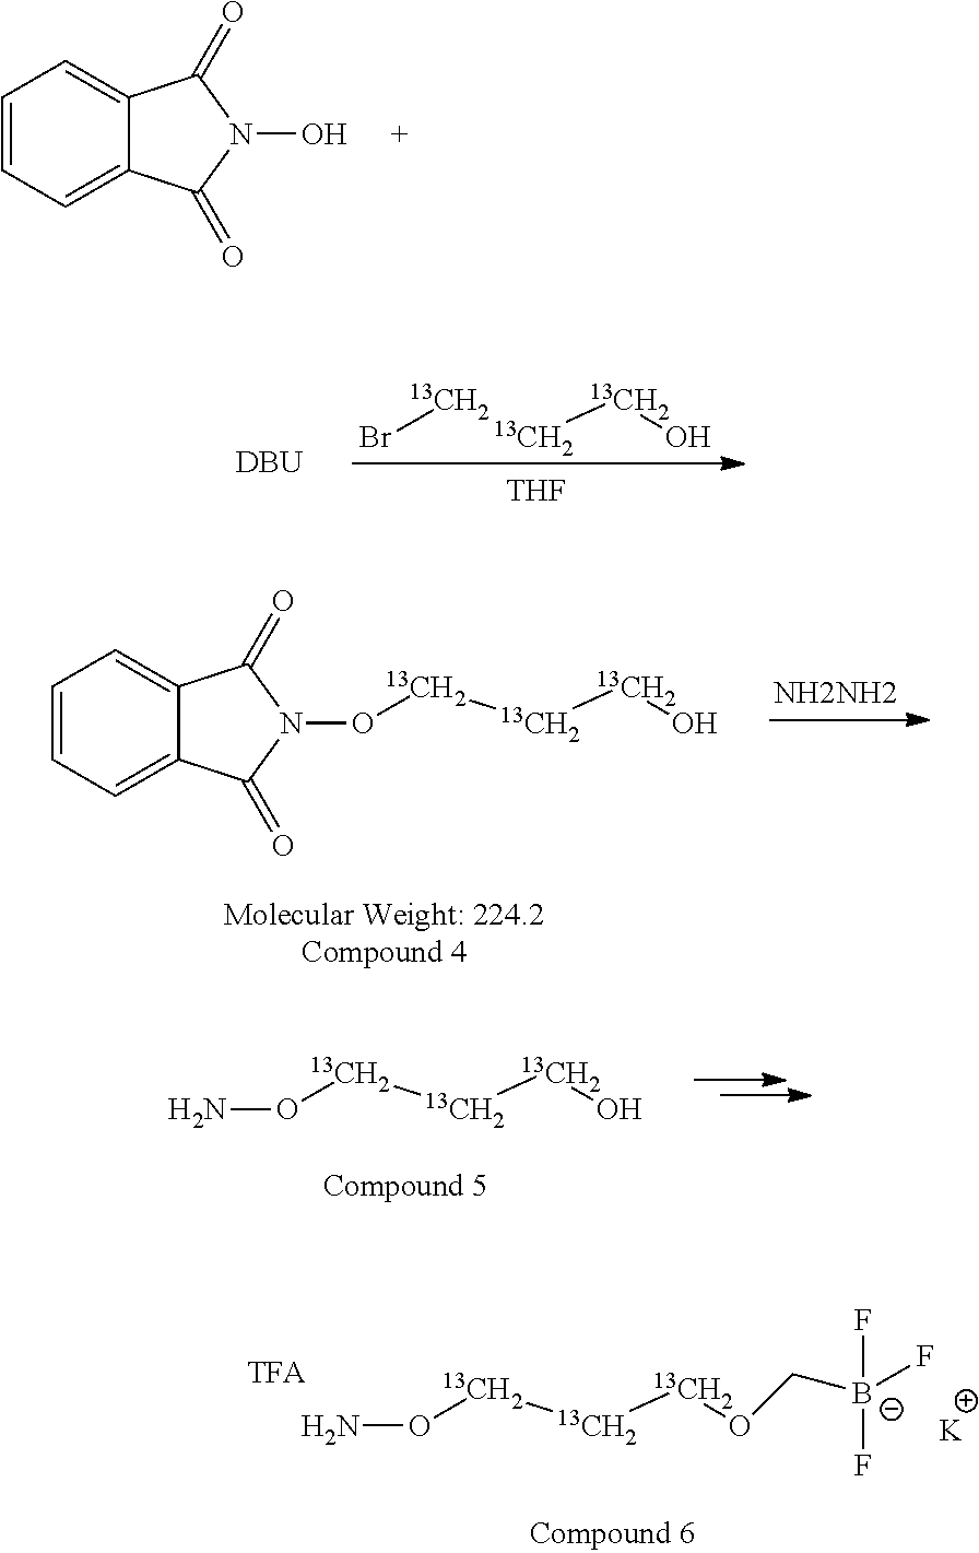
C1=CC=C2C(=C1)C(=O)N(O)C2=O.O([13CH2][13CH2][13CH2]O)N1C(=O)C2=CC=CC=C2C1=O.[NH2NH2].O([13CH2][13CH2][13CH2]O)N.O([13CH2][13CH2][13CH2]OC[B-](F)(F)F)N.[K].Br[13CH2].[13CH2][13CH2]O.[DBU].[THF]
